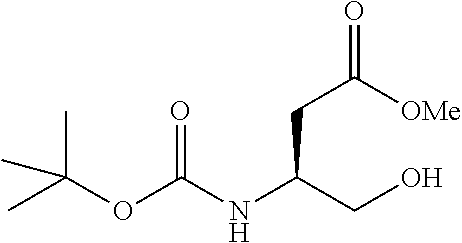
OCC(NC(OC(C)(C)C)=O)CC(=O)[OMe]
